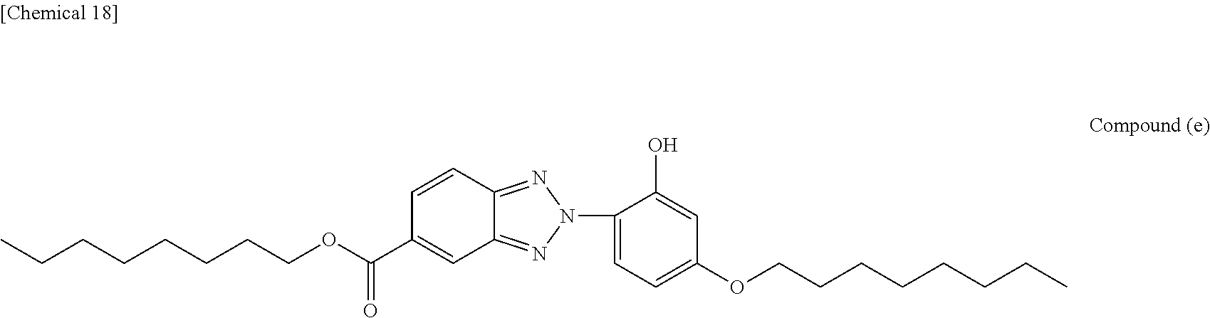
C1=CC2=NN(C3=CC=C(OCCCCCCCC)C=C3O)N=C2C=C1C(OCCCCCCCC)=O
